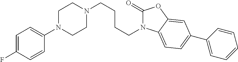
N1(CCCCN2CCN(C3=CC=C(F)C=C3)CC2)C(=O)OC2=CC(C3=CC=CC=C3)=CC=C12
